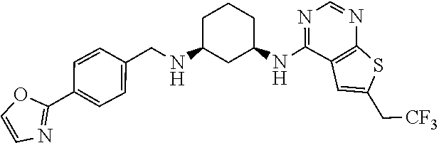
N(C1=NC=NC2=C1C=C(C[CF3])S2)C1CC(NCC2=CC=C(C3=NC=CO3)C=C2)CCC1
